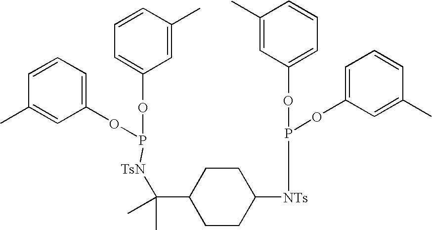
C1=CC=C(OP([TsN]C(C2CCC([NTs]P(OC3=CC=CC(C)=C3)OC3=CC=CC(C)=C3)CC2)(C)C)OC2=CC=CC(C)=C2)C=C1C
